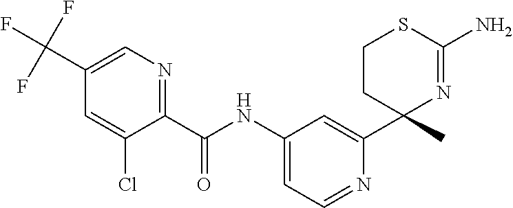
C1(C(NC2=CC=NC(C3(C)N=C(N)SCC3)=C2)=O)=NC=C(C(F)(F)F)C=C1Cl
